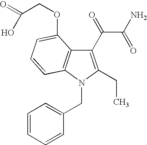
C1=CC=CC(CN2C3=C(C(C(C(N)=O)=O)=C2CC)C(OCC(=O)O)=CC=C3)=C1
